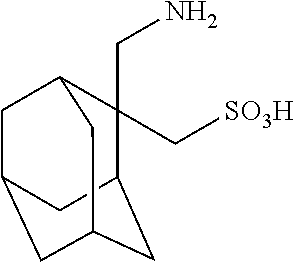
C1(CN)(C[SO3H])C2CC3CC(CC1C3)C2
